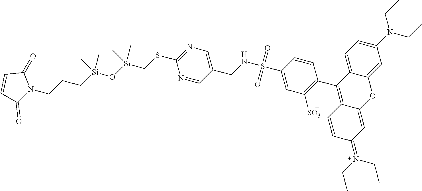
C1(C2=C3C(=CC(=[N+](CC)CC)C=C3)OC3=CC(N(CC)CC)=CC=C23)=C([SO3])C=C(S(NCC2=CN=C(SC[Si](O[Si](CCCN3C(=O)C=CC3=O)(C)C)(C)C)N=C2)(=O)=O)C=C1
